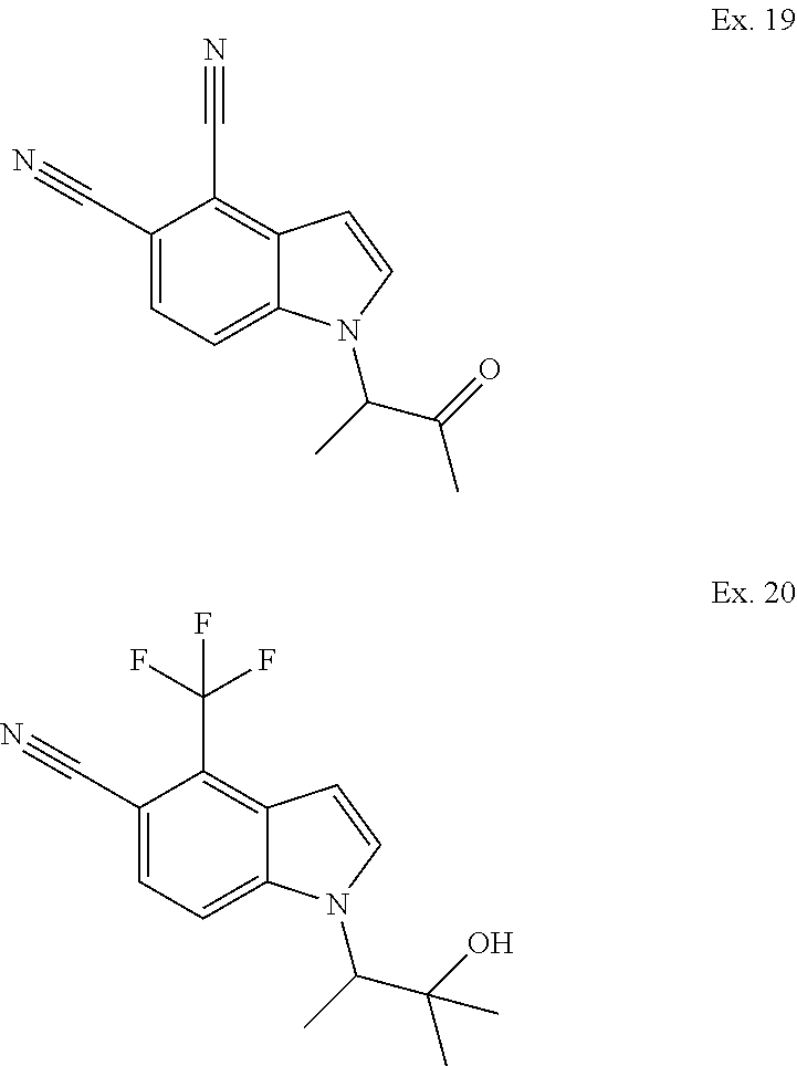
C1(C#N)=CC=C2C(=C1C#N)C=CN2C(C(C)=O)C.C1(C#N)=CC=C2C(=C1C(F)(F)F)C=CN2C(C(C)(O)C)C
